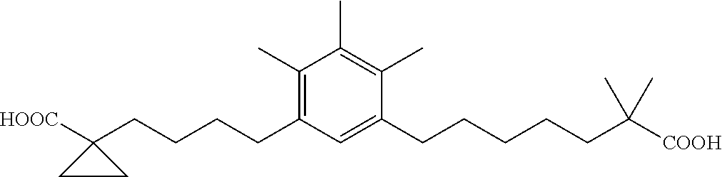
C1(C)=C(C)C(CCCCCC(C)(C)[COOH])=CC(CCCCC2([HOOC])CC2)=C1C
